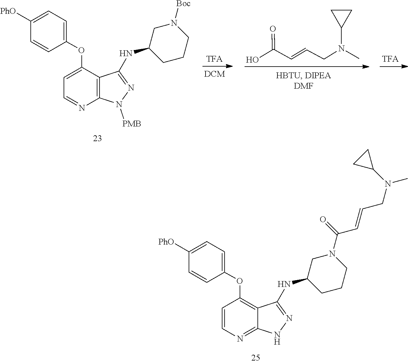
C1([PhO])=CC=C(OC2=C3C(=NC=C2)NN=C3NC2CN(C(C=CCN(C)C3CC3)=O)CCC2)C=C1.C(C=CCN(C)C1CC1)(=O)O.C1([PhO])=CC=C(OC2=CC=NC3=C2C(NC2CN([Boc])CCC2)=NN3[PMB])C=C1
